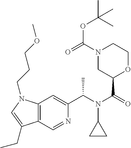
C1(C(N(C(=O)C2OCCN(C(=O)OC(C)(C)C)C2)C2CC2)C)=CC2=C(C=N1)C(CC)=CN2CCCOC
